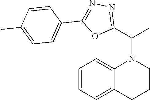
CC(C1=NN=C(C2=CC=C(C)C=C2)O1)N1C2=CC=CC=C2CCC1
